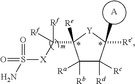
C1([Ra])([Rb])C([Rc])([Rd])C([Re])(C)[Y]C1(C([X]S(N)(=O)=O)([Rf])[Rf])[Re].[A]
